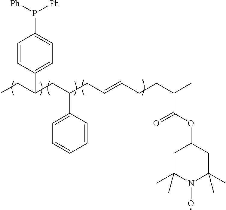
C1(C(CC)CC(CC=CCCC(C(OC2CC(C)(C)N(O)C(C)(C)C2)=O)C)C2=CC=CC=C2)=CC=C(P([Ph])[Ph])C=C1
